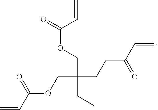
C(CCC(C=C)=O)(COC(C=C)=O)(COC(C=C)=O)CC
